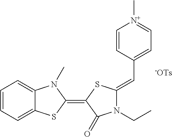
C1=CC=C2C(=C1)N(C)C(=C1SC(=CC3=CC=[N+](C)C=C3)N(CC)C1=O)S2.[-OTs]
